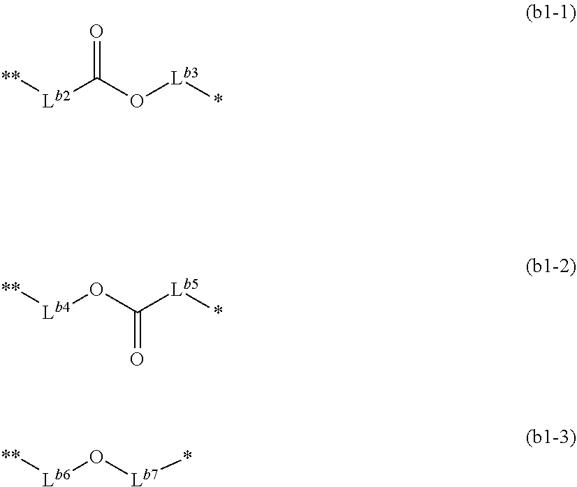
O=C(O[Lb3]*)[Lb2][**].[**][Lb4]OC([Lb5]*)=O.[**][Lb6]O[Lb7]*
